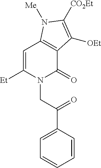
C1=C([Et])N(CC(=O)C2=CC=CC=C2)C(=O)C2=C1N([Me])C([CO2Et])=C2[OEt]
